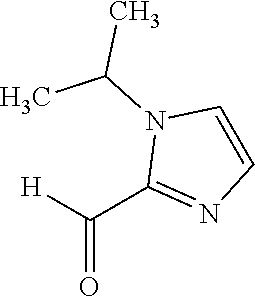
C1(C([H])=O)=NC=CN1C(C)C
